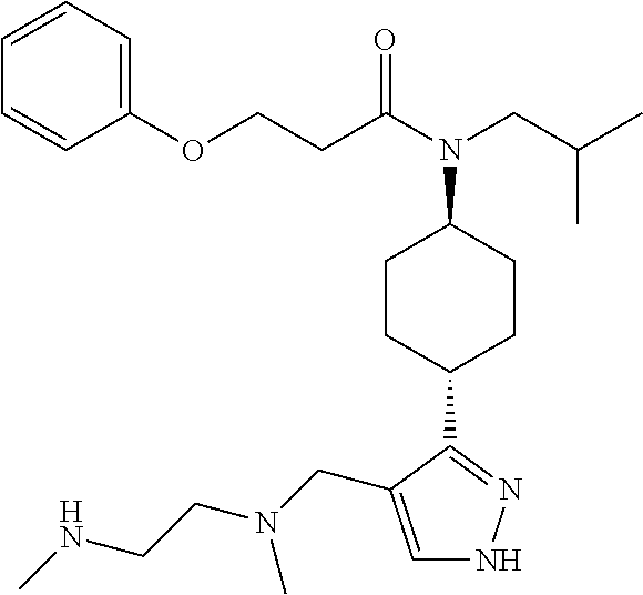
C1=C(CN(CCNC)C)C(C2CCC(N(C(CCOC3=CC=CC=C3)=O)CC(C)C)CC2)=NN1
